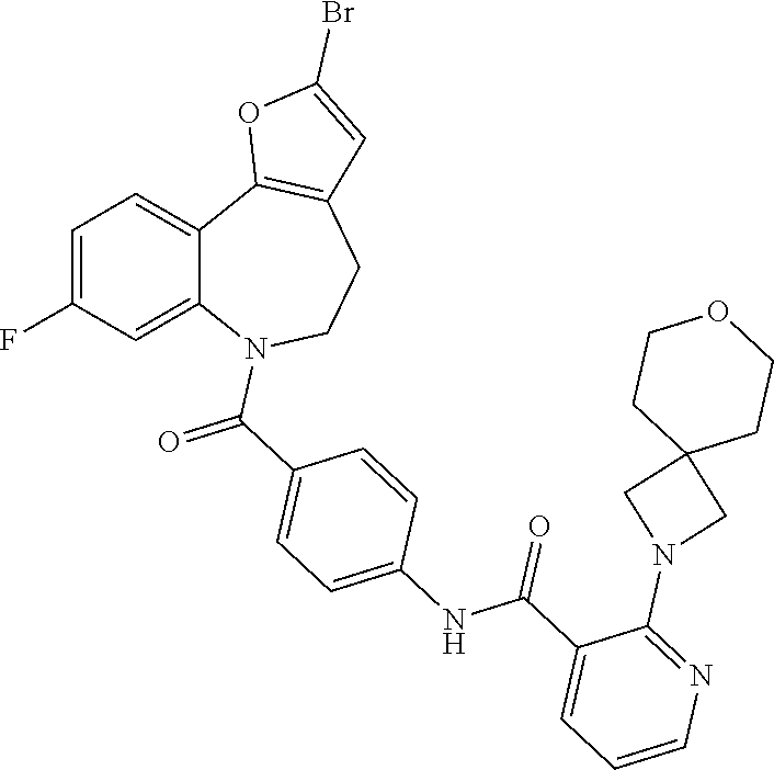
C1=C(F)C=C2C(=C1)C1=C(CCN2C(C2=CC=C(NC(C3=CC=CN=C3N3CC4(C3)CCOCC4)=O)C=C2)=O)C=C(Br)O1
